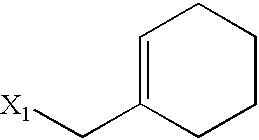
C1=C(C[X1])CCCC1
